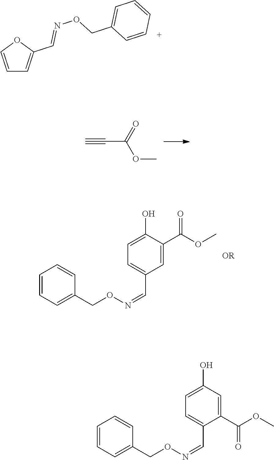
C1=COC(C=NOCC2=CC=CC=C2)=C1.C#CC(=O)OC.C1=CC=C(CON=CC2=CC=C(O)C(C(OC)=O)=C2)C=C1.C1=CC=C(CON=CC2=CC=C(O)C=C2C(OC)=O)C=C1
